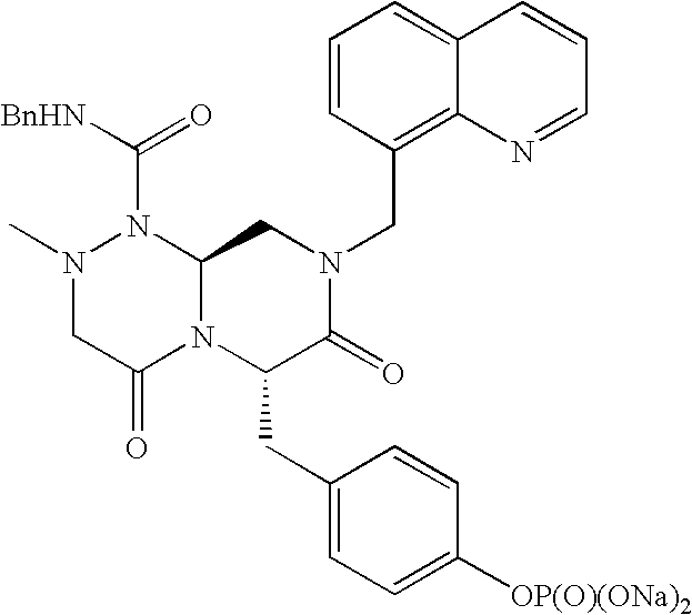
C12=CC=CC(CN3CC4N(C(CC5=CC=C([OP(O)(ONa)2])C=C5)C3=O)C(=O)CN(C)N4C([BnHN])=O)=C1N=CC=C2
